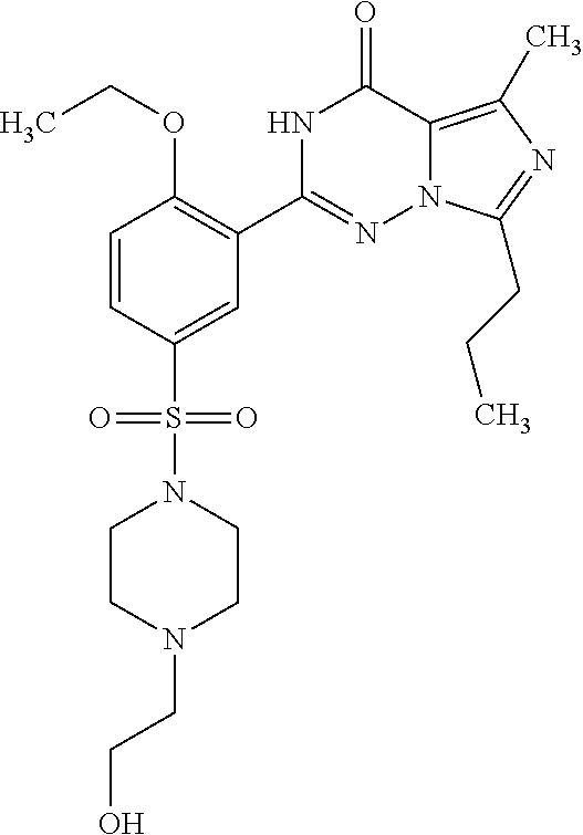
C1=CC(S(N2CCN(CCO)CC2)(=O)=O)=CC(C2=NN3C(=C(C)N=C3CCC)C(=O)N2)=C1OCC
